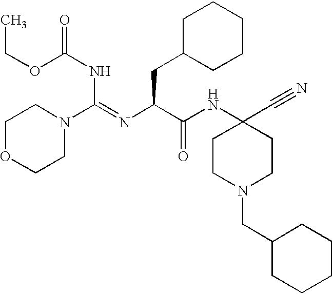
O(C(NC(N1CCOCC1)=NC(C(NC1(C#N)CCN(CC2CCCCC2)CC1)=O)CC1CCCCC1)=O)CC
